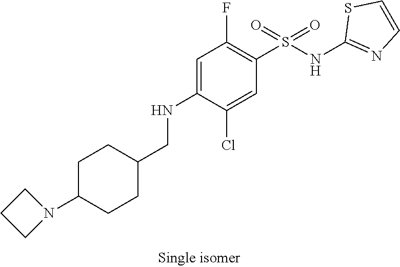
C1=C(NCC2CCC(N3CCC3)CC2)C(Cl)=CC(S(NC2=NC=CS2)(=O)=O)=C1F
